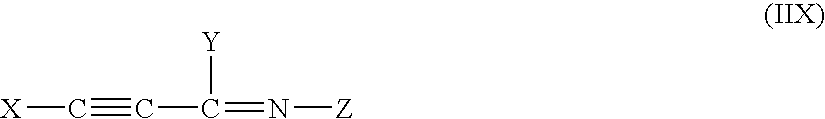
C([Y])(=N[Z])C#C[X]
